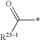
C(*)([R231])=O
